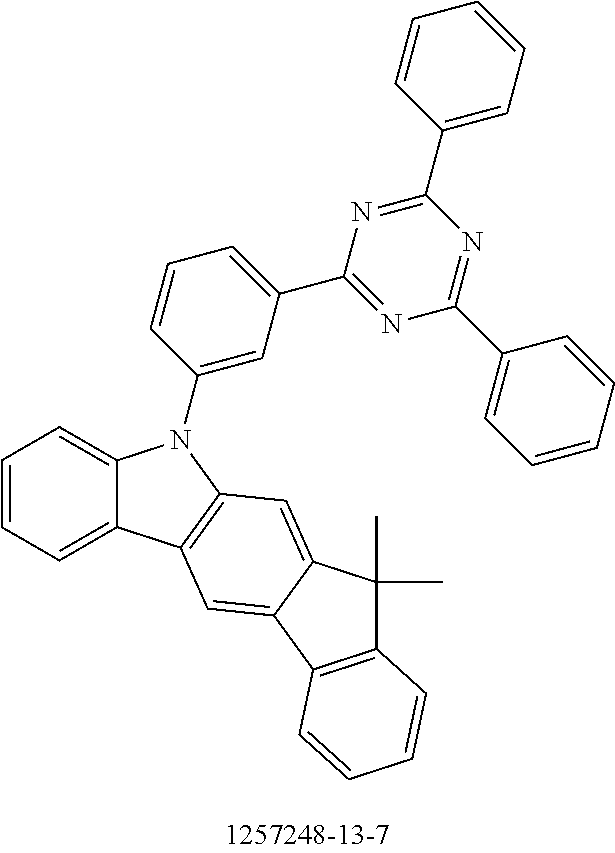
C1=CC=C2C(=C1)N(C1=CC(C3=NC(C4=CC=CC=C4)=NC(C4=CC=CC=C4)=N3)=CC=C1)C1=C2C=C2C(=C1)C(C)(C)C1=C2C=CC=C1
